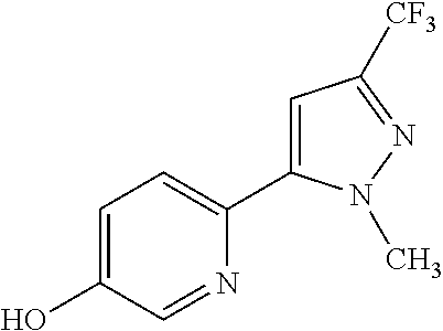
C1(O)=CC=C(C2=CC([CF3])=NN2C)N=C1
